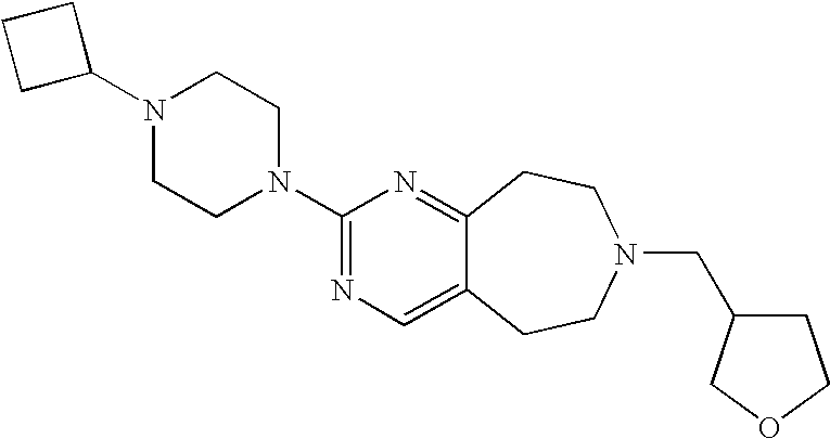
C1C(N2CCN(C3=NC=C4C(=N3)CCN(CC3CCOC3)CC4)CC2)CC1
